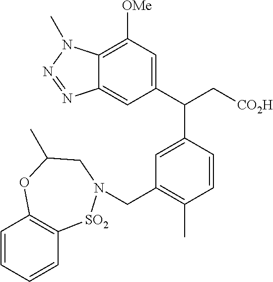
C1=CC=CC2=C1OC(C)CN(CC1=C(C)C=CC(C(C[CO2H])C3=CC([OMe])=C4C(=C3)N=NN4C)=C1)[SO2]2
